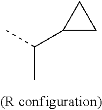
C(C)(C1CC1)C
